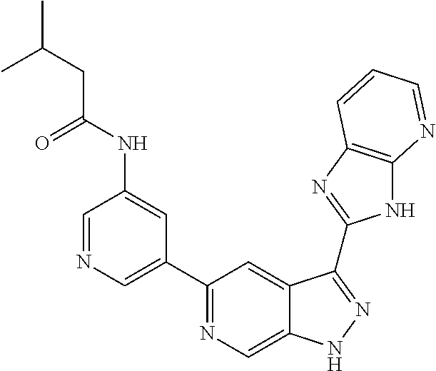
C1=NC=C(C2=NC=C3C(=C2)C(C2=NC4=C(N2)N=CC=C4)=NN3)C=C1NC(CC(C)C)=O
